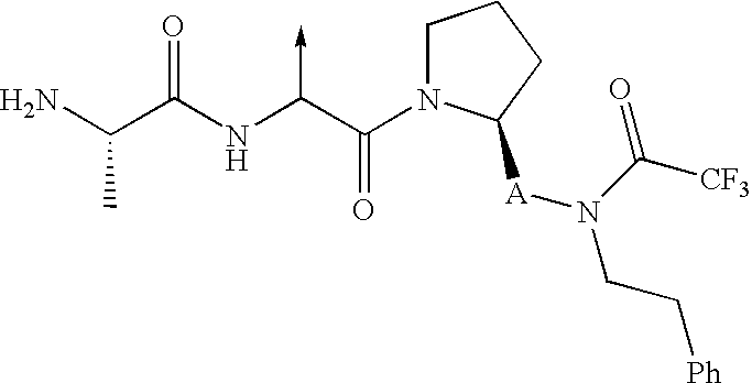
C(N)(C(NC(C(N1CCCC1[A]N(CC[Ph])C([CF3])=O)=O)->C)=O)C
